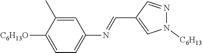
C1=C(C)C([C6H13O])=CC=C1N=CC1=CN([C6H13])N=C1
